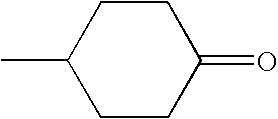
C1CC(=O)CCC1C
